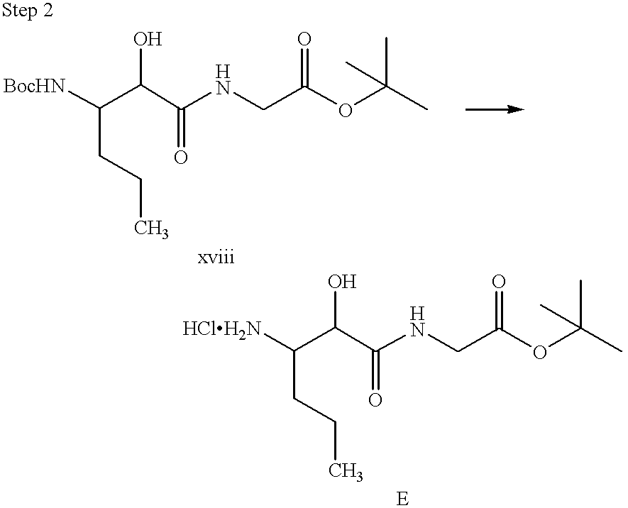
[BocHN]C(C(C(NCC(OC(C)(C)C)=O)=O)O)CCC.C(C(C(NCC(OC(C)(C)C)=O)=O)O)(CCC)[HClH2N]
